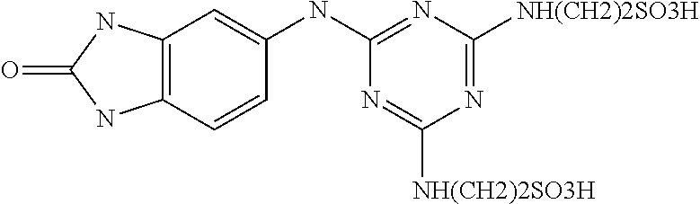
C12=C(C=CC(NC3=NC([NH(CH2)2SO3H])=NC([NH(CH2)2SO3H])=N3)=C1)NC(=O)N2
